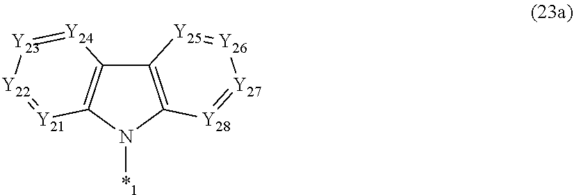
C12=C(N([*1])C3=C1[Y24]=[Y23][Y22]=[Y21]3)[Y28]=[Y27][Y26]=[Y25]2
